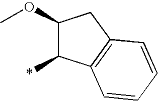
C1(OC)C(*)C2=C(C1)C=CC=C2
